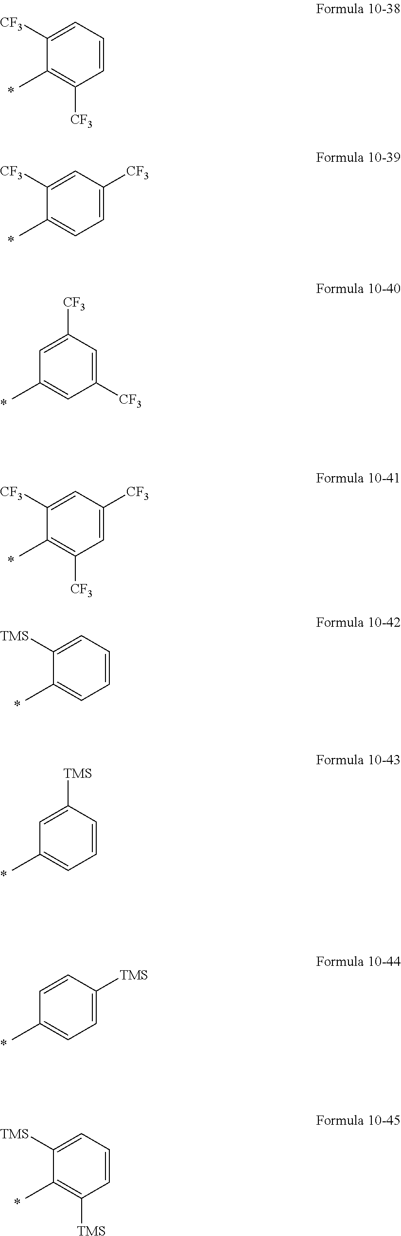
C1=CC=C([CF3])C(C)=C1[CF3].C1=C([CF3])C=C([CF3])C(C)=C1.C1([CF3])=CC([CF3])=CC(C)=C1.C1=C([CF3])C=C([CF3])C(C)=C1[CF3].C1=CC=C([TMS])C(C)=C1.C1=CC([TMS])=CC(C)=C1.C1=C([TMS])C=CC(C)=C1.C1=CC=C([TMS])C(C)=C1[TMS]
